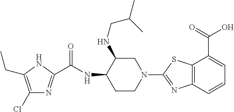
C1(Cl)=C(CC)NC(C(NC2CCN(C3=NC4=C(S3)C(C(=O)O)=CC=C4)CC2NCC(C)C)=O)=N1
